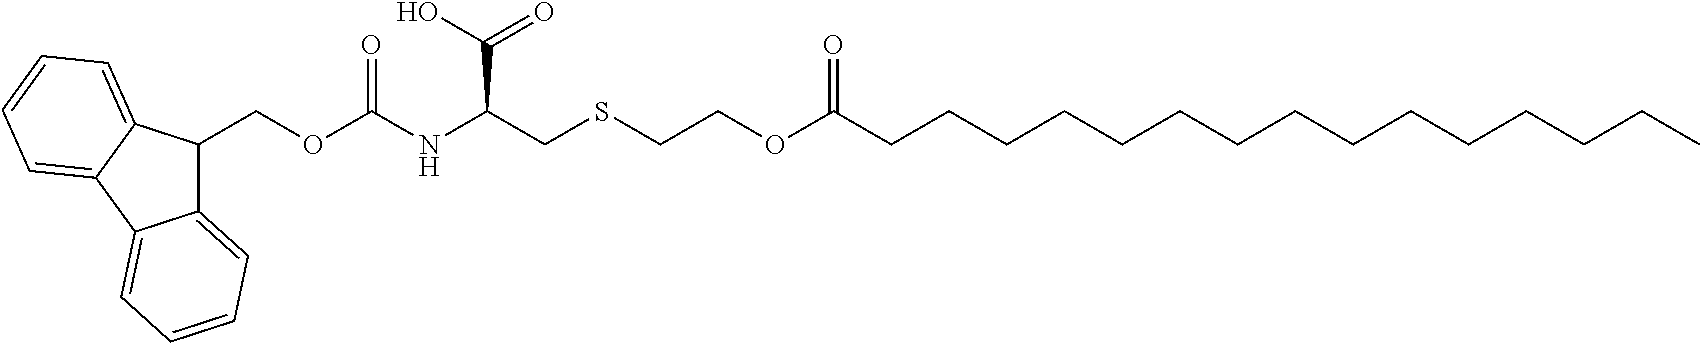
C1(COC(NC(CSCCOC(CCCCCCCCCCCCCCC)=O)C(O)=O)=O)C2=CC=CC=C2C2=CC=CC=C12
